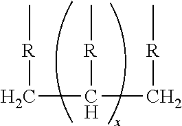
C(C([R]C)C[R]C)[R]C
